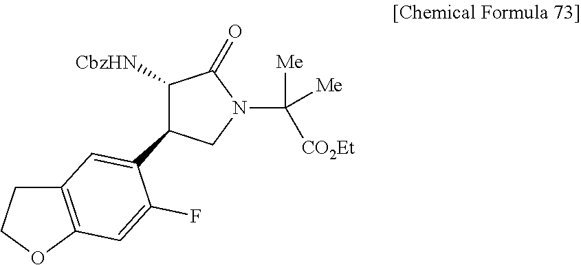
C1([CbzHN])C(C2=CC3=C(OCC3)C=C2F)CN(C([Me])([Me])[CO2Et])C1=O
